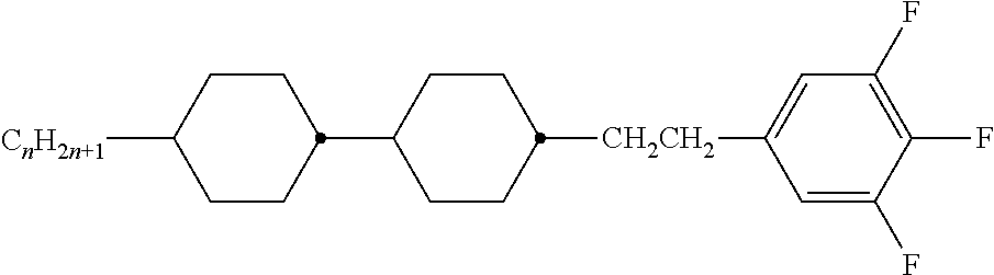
C1CC([CnH2n+1])CCC1C1CCC([CH2CH2]C2=CC(F)=C(F)C(F)=C2)CC1
